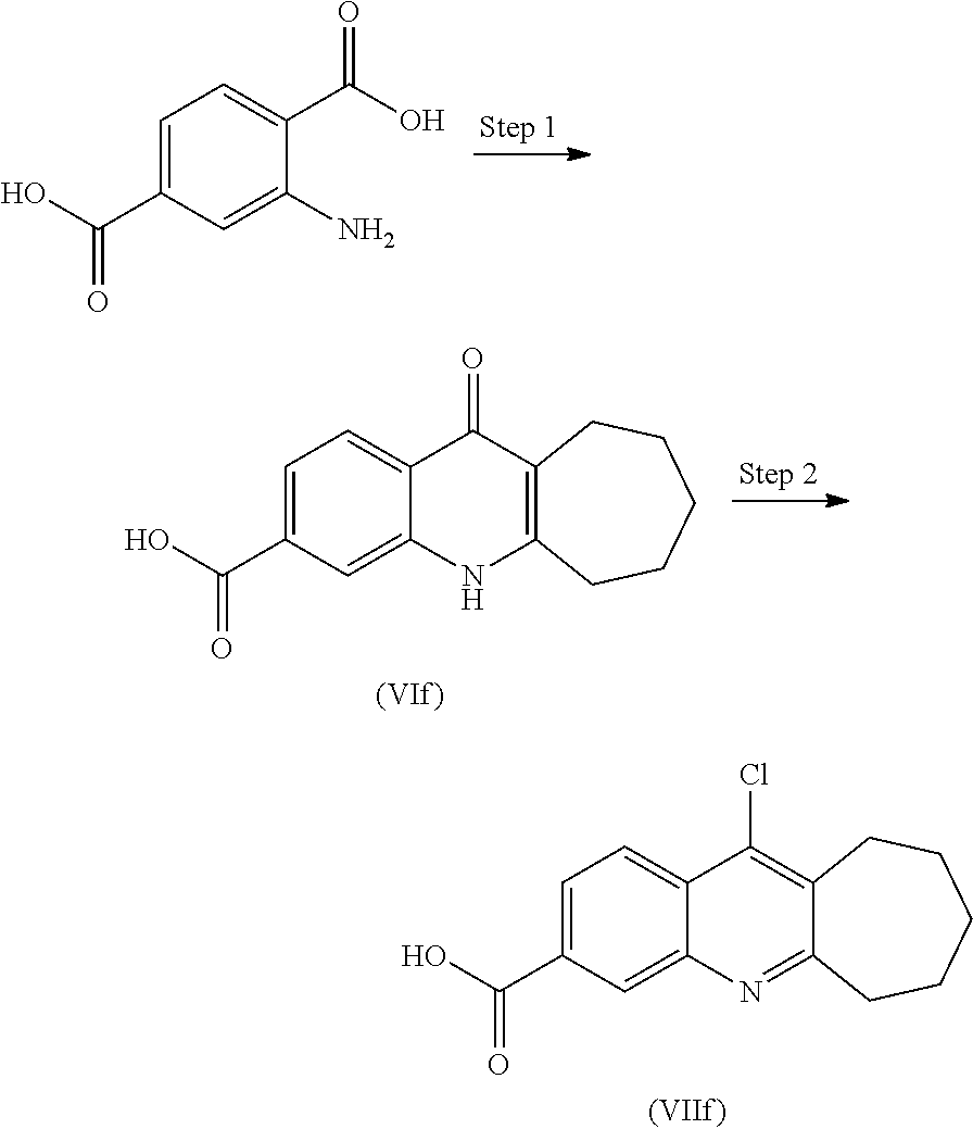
C1=C(C(=O)O)C=C(N)C(C(=O)O)=C1.C1=C(C(=O)O)C=C2C(=C1)C(=O)C1=C(N2)CCCCC1.C1=C(C(=O)O)C=C2C(=C1)C(Cl)=C1C(=N2)CCCCC1
